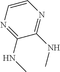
C1=CN=C(NC)C(NC)=N1
